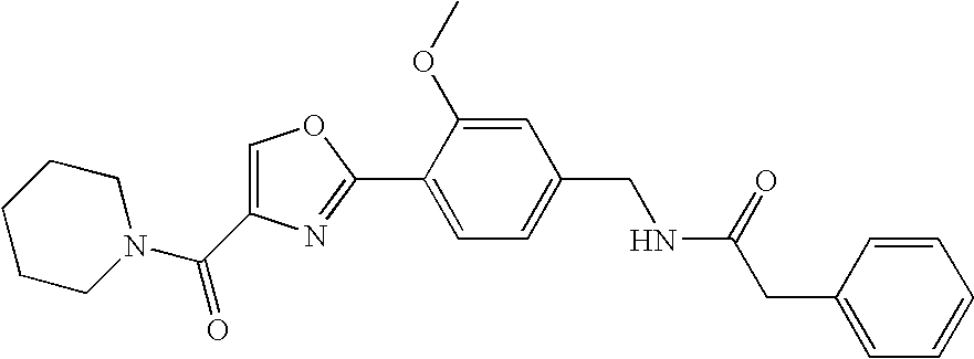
C1CCN(C(C2=COC(C3=CC=C(CNC(=O)CC4=CC=CC=C4)C=C3OC)=N2)=O)CC1
